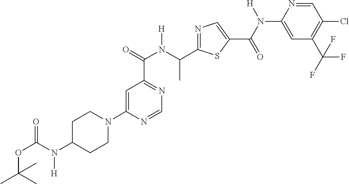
C1=C(N2CCC(N(C(OC(C)(C)C)=O)[H])CC2)N=CN=C1C(N(C(C1=NC=C(C(=O)N(C2=CC(C(F)(F)F)=C(Cl)C=N2)[H])S1)C)[H])=O
